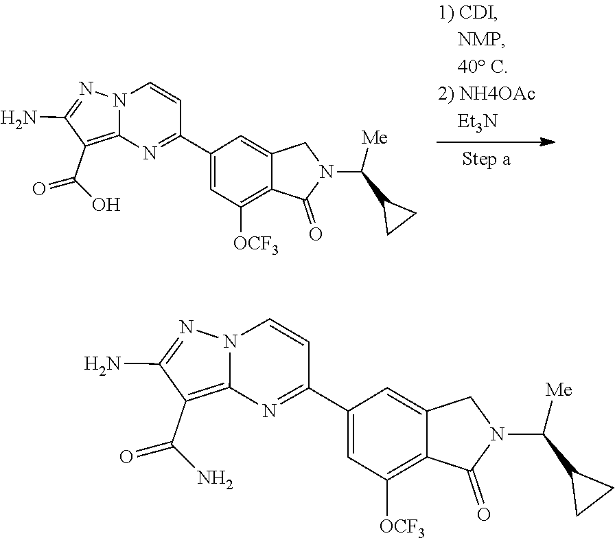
C1(N)=NN2C(=C1C(=O)O)N=C(C1=CC([OCF3])=C3C(=C1)CN(C([Me])C1CC1)C3=O)C=C2.C1(N)=NN2C(=C1C(=O)N)N=C(C1=CC([OCF3])=C3C(=C1)CN(C([Me])C1CC1)C3=O)C=C2
